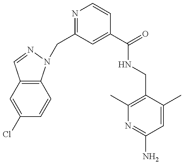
C(C1=NC=CC(C(=O)NCC2=C(C)N=C(N)C=C2C)=C1)N1C2=C(C=N1)C=C(Cl)C=C2
